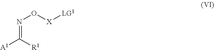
O([X][LG1])N=C([A1])[R1]
